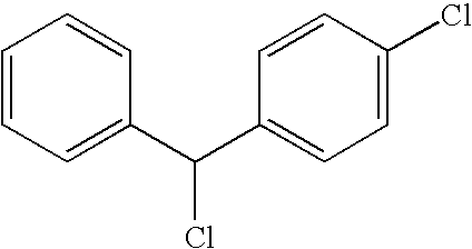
C1=CC(C(C2=CC=C(Cl)C=C2)Cl)=CC=C1
